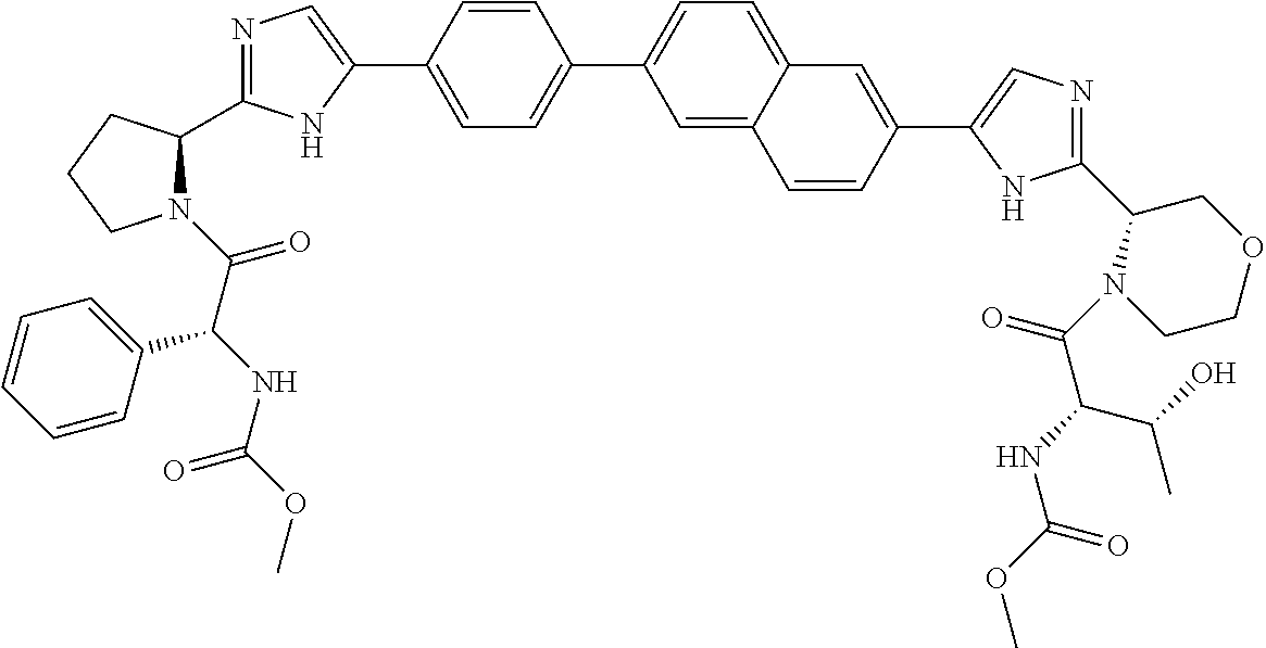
C1=C(C2=CN=C(C3N(C(C(NC(OC)=O)C4=CC=CC=C4)=O)CCC3)N2)C=CC(C2=CC=C3C(=C2)C=CC(C2=CN=C(C4COCCN4C(C(NC(OC)=O)C(C)O)=O)N2)=C3)=C1
